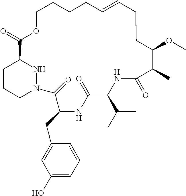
C1CCN2NC1C(=O)OCCCCC=CCCC(OC)C(C)C(=O)NC(C(C)C)C(=O)NC(CC1=CC(O)=CC=C1)C2=O
